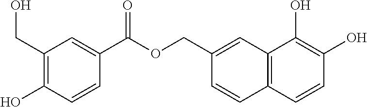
C1(CO)=C(O)C=CC(C(=O)OCC2=CC3=C(C=C2)C=CC(O)=C3O)=C1
